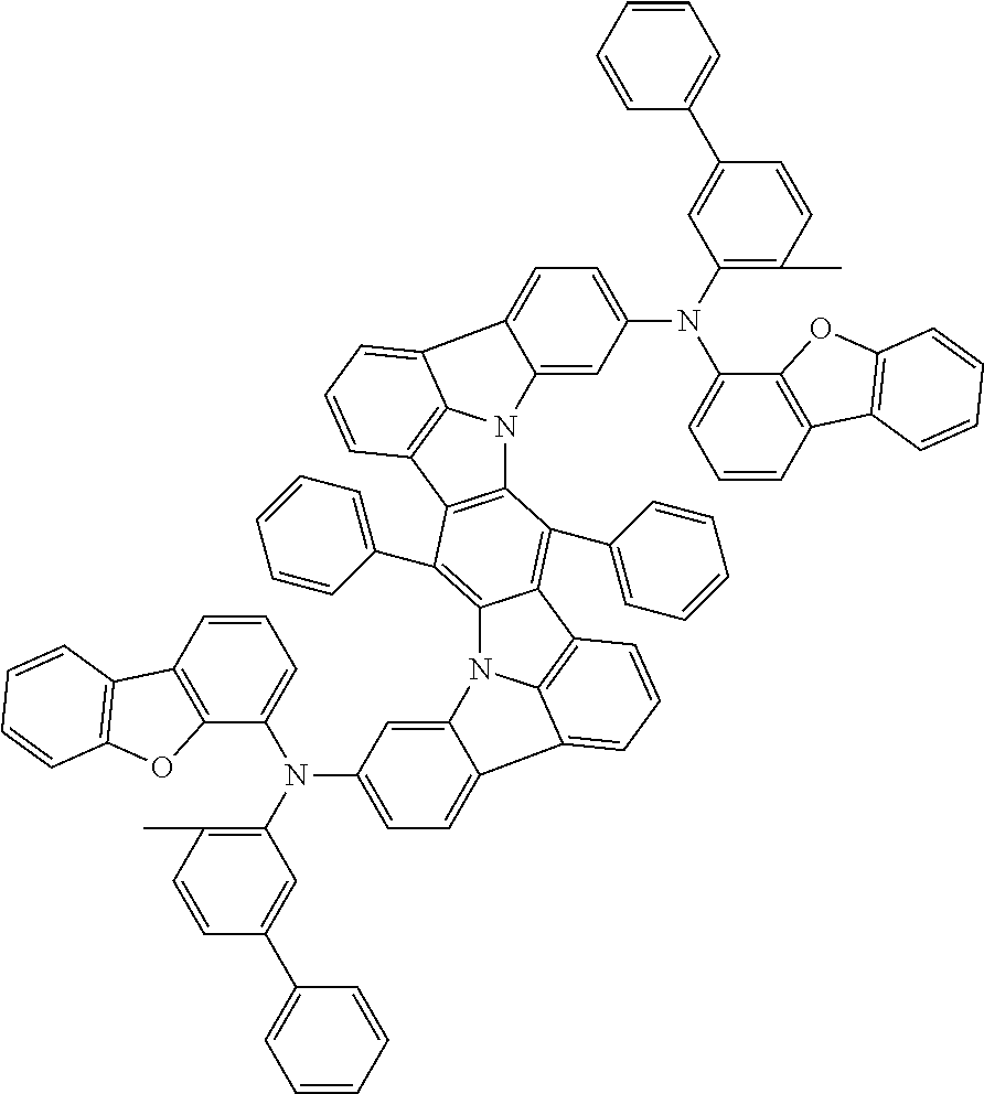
C1=CC2=C(C(N(C3=C(C)C=CC(C4=CC=CC=C4)=C3)C3=CC=C4C(=C3)N3C5=C(C6=CC=CC=C6)C6=C(N7C8=CC(N(C9=CC=CC%10=C9OC9=C%10C=CC=C9)C9=C(C)C=CC(C%10=CC=CC=C%10)=C9)=CC=C8C8=CC=CC6=C78)C(C6=CC=CC=C6)=C5C5=C3C4=CC=C5)=C1)OC1=C2C=CC=C1
